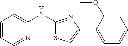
C1=CC=NC(NC2=NC(C3=CC=CC=C3OC)=CS2)=C1
